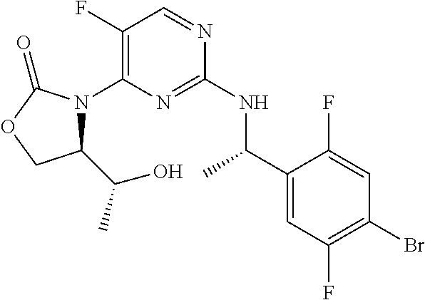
C1(F)=C(N2C(C(C)O)COC2=O)N=C(NC(C2=CC(F)=C(Br)C=C2F)C)N=C1
